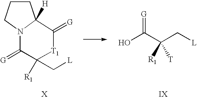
C1CCN2C1([H])C(=[G])[T1]C([R1])(C[L])C2=[G].OC(C(C[L])([R1])[T])=[G]
